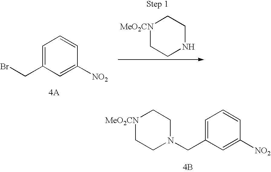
[MeO2CN]1CCNCC1.C1=C(CBr)C=C([NO2])C=C1.[MeO2CN]1CCN(CC2=CC=CC([NO2])=C2)CC1.[4B]
